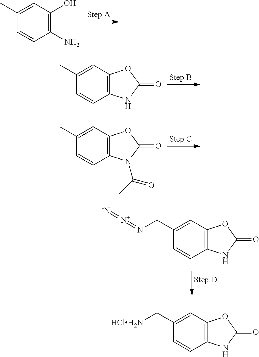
C1(N)=C(O)C=C(C)C=C1.C12=C(C=C(C)C=C1)OC(=O)N2.C12=C(C=C(C)C=C1)OC(=O)N2C(=O)C.C12=C(C=C(CN=[N+]=[-N])C=C1)OC(=O)N2.C12=C(C=C(C[HClH2N])C=C1)OC(=O)N2
